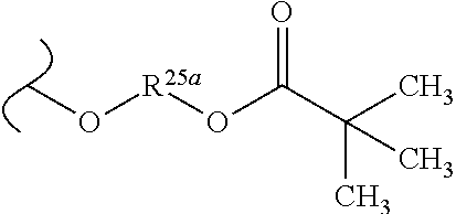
CO[R25a]OC(C(C)(C)C)=O
